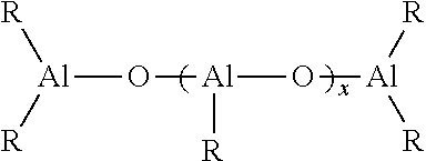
[R][Al]([R])O[Al]([R])O[Al]([R])[R]
